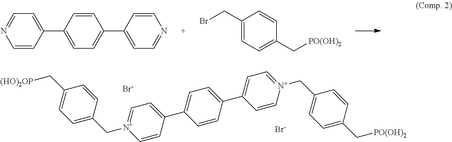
[Br-].[Br-].C1(C[(HO)2OP])=CC=C(C[N+]2=CC=C(C3=CC=C(C4=CC=[N+](CC5=CC=C(C[PO(OH)2])C=C5)C=C4)C=C3)C=C2)C=C1.C1=CC(C2=CC=C(C3=CC=NC=C3)C=C2)=CC=N1.C1(CBr)=CC=C(C[PO(OH)2])C=C1
